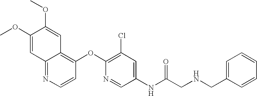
COC1=CC2=NC=CC(OC3=C(Cl)C=C(NC(CNCC4=CC=CC=C4)=O)C=N3)=C2C=C1OC
